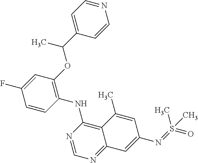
C1=CC(NC2=C3C(=NC=N2)C=C(N=S(=O)(C)C)C=C3C)=C(OC(C2=CC=NC=C2)C)C=C1F
